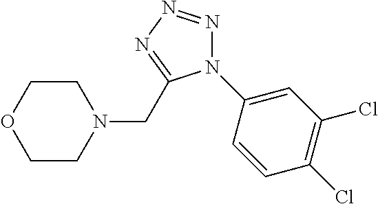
N1(C2=CC(Cl)=C(Cl)C=C2)N=NN=C1CN1CCOCC1
